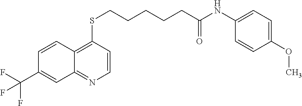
C12=NC=CC(SCCCCCC(NC3=CC=C(OC)C=C3)=O)=C1C=CC(C(F)(F)F)=C2
